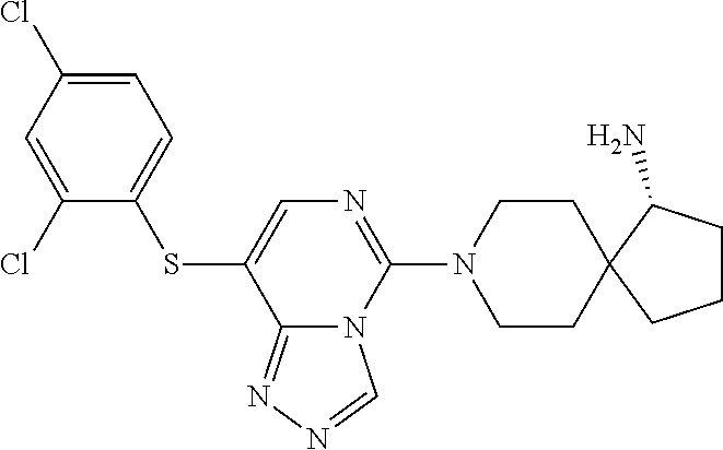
C1CN(C2=NC=C(SC3=CC=C(Cl)C=C3Cl)C3=NN=CN23)CCC12C(N)CCC2
